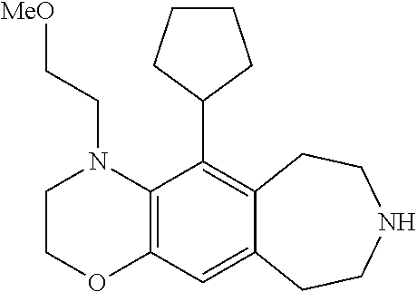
N1(CC[MeO])CCOC2=C1C(C1CCCC1)=C1C(=C2)CCNCC1
